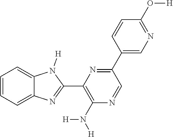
C1=CC=C2C(=C1)N([H])C(C1=C(N([H])[H])N=CC(C3=CN=C(O[H])C=C3)=N1)=N2
